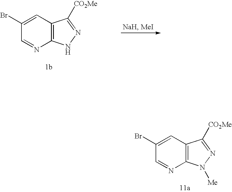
C12=C(C=C(Br)C=N1)C([CO2Me])=NN2[Me].C12=C(C=C(Br)C=N1)C([CO2Me])=NN2
